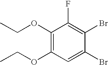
C1(OCC)=C(OCC)C=C(Br)C(Br)=C1F
